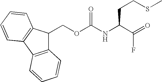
C1(COC(NC(C(=O)F)CCSC)=O)C2=C(C3=C1C=CC=C3)C=CC=C2
